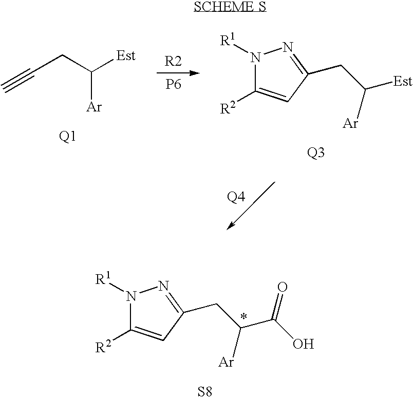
N1([R1])C([R2])=CC(CC(C(O)=O)[Ar])=N1.[S8].C(CC([Est])[Ar])#C.N1([R1])C([R2])=CC(CC([Est])[Ar])=N1.[P6]
